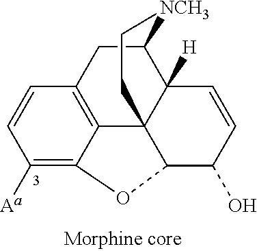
C1=CC([Aa])=C2C3=C1CC1C4([H])C=CC(O)C(C43CC[NCH3]1)O2
